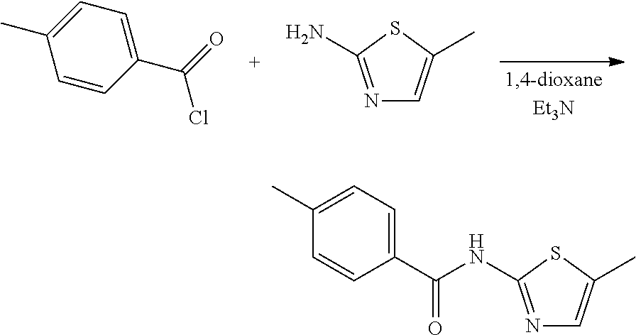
C1=CC(C(Cl)=O)=CC=C1C.N1=C(N)SC(C)=C1.N1=C(NC(C2=CC=C(C)C=C2)=O)SC(C)=C1
